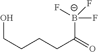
C(CCCC(=O)[B-](F)(F)F)O
